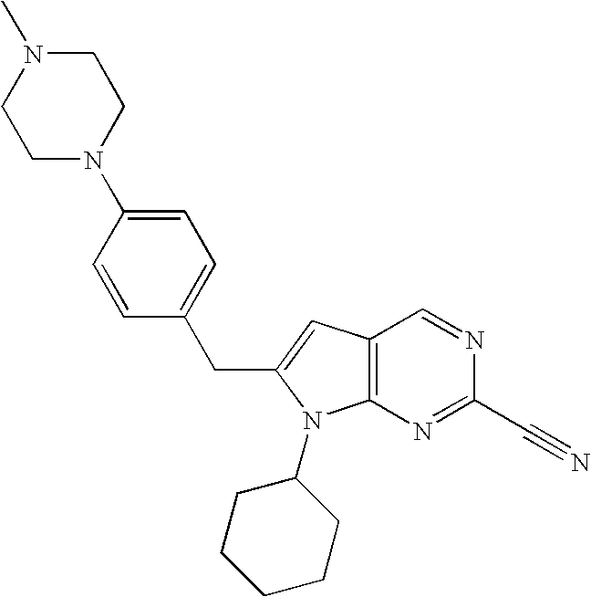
C12=C(N=C(C#N)N=C1)N(C1CCCCC1)C(CC1=CC=C(N3CCN(C)CC3)C=C1)=C2
